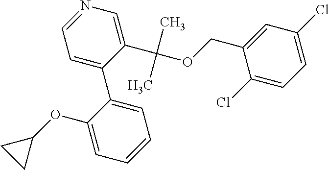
N1=CC=C(C2=CC=CC=C2OC2CC2)C(C(OCC2=CC(Cl)=CC=C2Cl)(C)C)=C1
